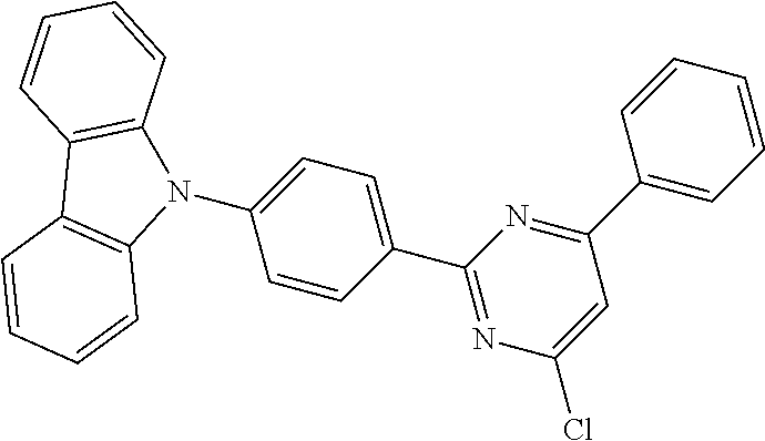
C1=CC2=C(C=C1)C1=C(N2C2=CC=C(C3=NC(Cl)=CC(C4=CC=CC=C4)=N3)C=C2)C=CC=C1
